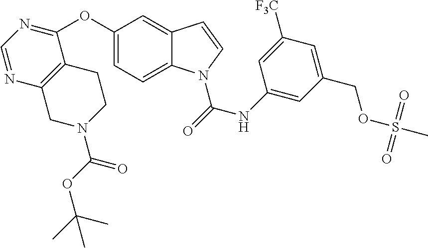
C1(OC2=NC=NC3=C2CCN(C(OC(C)(C)C)=O)C3)=CC=C2C(=C1)C=CN2C(NC1=CC(COS(C)(=O)=O)=CC([F3C])=C1)=O
